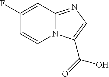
C1=CN2C(=NC=C2C(=O)O)C=C1F
